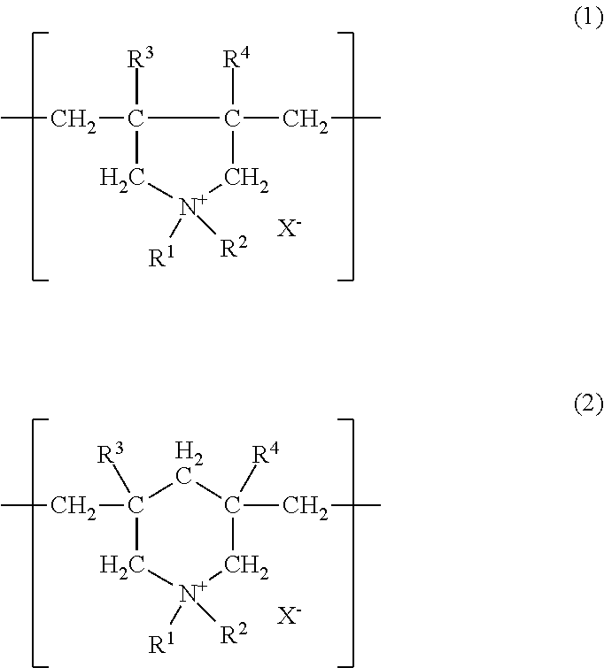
CCC1([R3])C(CC)([R4])C[N+]([R1])([R2])C1.[X-].CCC1([R3])C[N+]([R1])([R2])CC(CC)([R4])C1.[X-]
